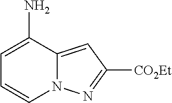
C1=C(N)C2=CC([CO2Et])=NN2C=C1
